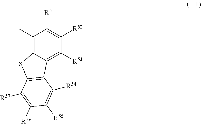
C1(C)=C2C(=C([R53])C([R52])=C1[R51])C1=C(S2)C([R57])=C([R56])C([R55])=C1[R54]
